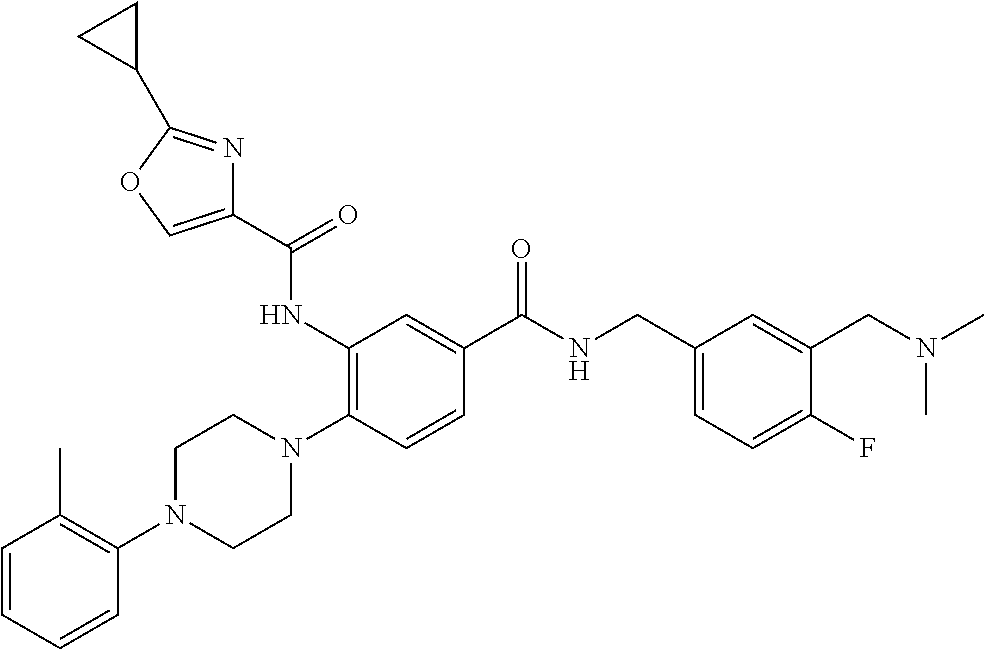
C1=CC=CC(N2CCN(C3=C(NC(C4=COC(C5CC5)=N4)=O)C=C(C(NCC4=CC=C(F)C(CN(C)C)=C4)=O)C=C3)CC2)=C1C
